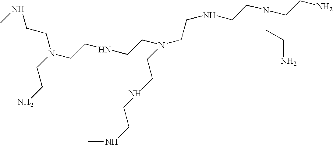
N(CCNCCN(CCNCCNC)CCNCCN(CCN)CCN)(CCN)CCNC
